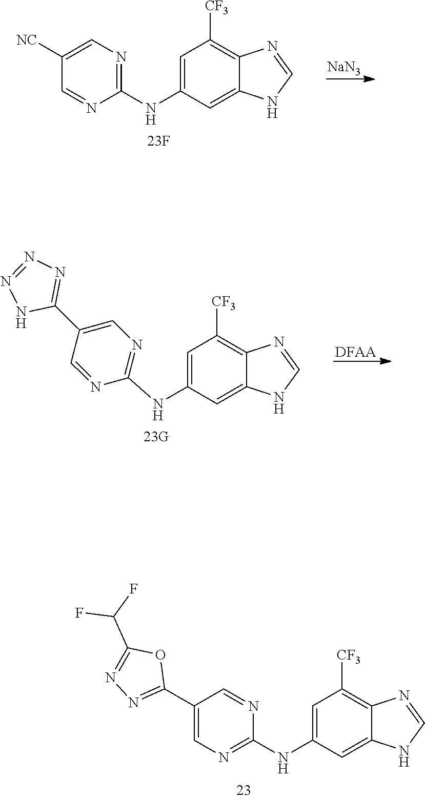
[NaN3].C1=C(NC2=NC=C([NC])C=N2)C=C2C(=C1[CF3])N=CN2.[DFAA].C1=C(NC2=NC=C(C3=NN=NN3)C=N2)C=C2C(=C1[CF3])N=CN2.C1=C(NC2=NC=C(C3=NN=C(C(F)F)O3)C=N2)C=C2C(=C1[CF3])N=CN2
